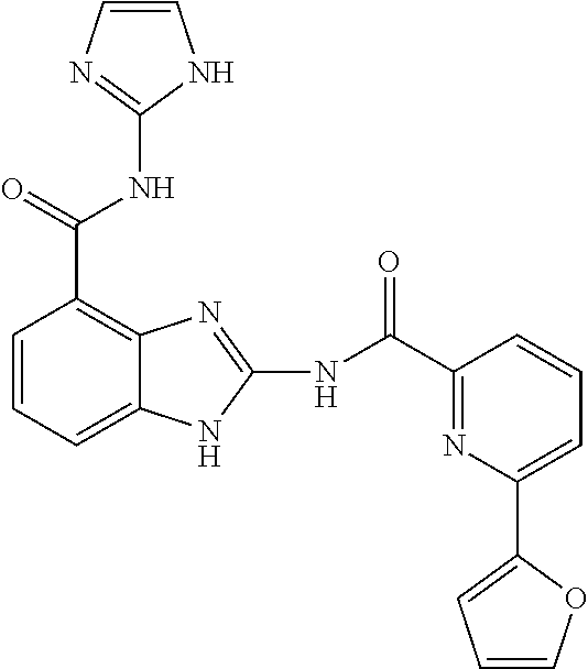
C12=C(C(NC3=NC=CN3)=O)C=CC=C1NC(NC(C1=NC(C3=CC=CO3)=CC=C1)=O)=N2
